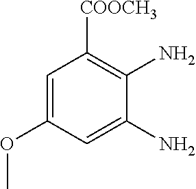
C1=C(OC)C=C(N)C(N)=C1[COOCH3]
